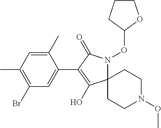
C12(N(OC3CCCO3)C(=O)C(C3=CC(Br)=C(C)C=C3C)=C1O)CCN(OC)CC2
